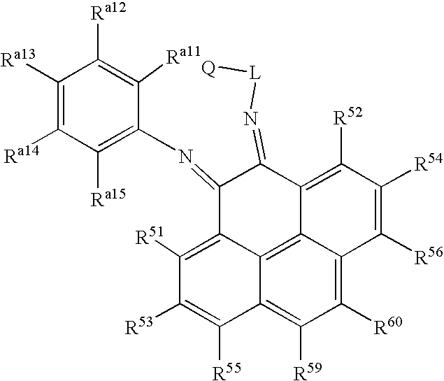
C12=C([R51])C([R53])=C([R55])C3=C([R59])C([R60])=C4C(=C13)C(=C([R52])C([R54])=C4[R56])C(=N[L][Q])C2=NC1=C([Ra15])C([Ra14])=C([Ra13])C([Ra12])=C1[Ra11]
